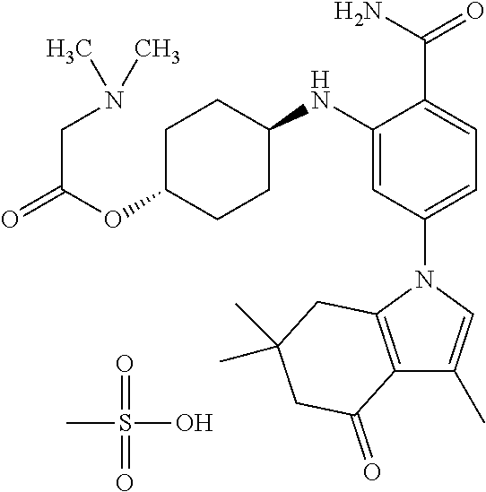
C(C(OC1CCC(NC2=CC(N3C=C(C)C4=C3CC(C)(C)CC4=O)=CC=C2C(N)=O)CC1)=O)N(C)C.O=S(=O)(C)O
